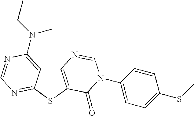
C12=C(SC3=NC=NC(N(CC)C)=C13)C(=O)N(C1=CC=C(SC)C=C1)C=N2
